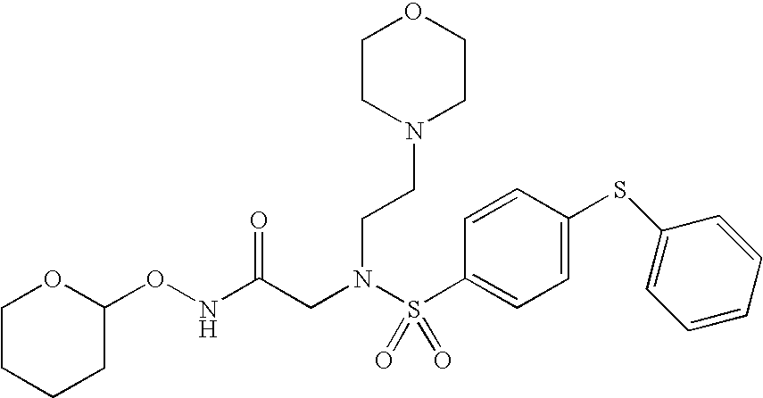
N(C(CN(S(C1=CC=C(SC2=CC=CC=C2)C=C1)(=O)=O)CCN1CCOCC1)=O)OC1OCCCC1
